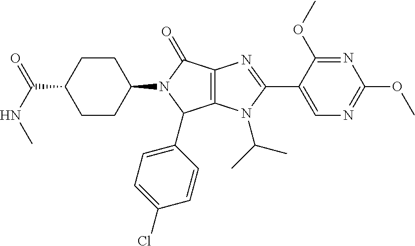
C12=C(N(C(C)C)C(C3=CN=C(OC)N=C3OC)=N1)C(C1=CC=C(Cl)C=C1)N(C1CCC(C(=O)NC)CC1)C2=O
